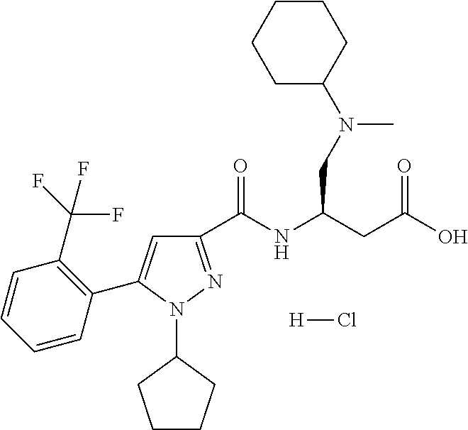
C1(C(NC(CC(O)=O)CN(C)C2CCCCC2)=O)=NN(C2CCCC2)C(C2=C(C(F)(F)F)C=CC=C2)=C1.[H]Cl
